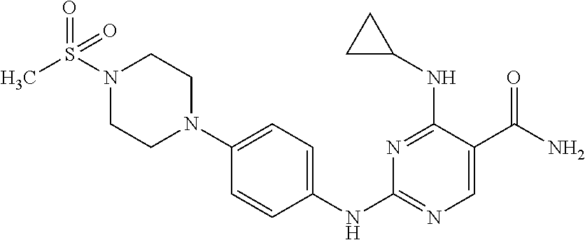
N1(S(C)(=O)=O)CCN(C2=CC=C(NC3=NC=C(C(=O)N)C(NC4CC4)=N3)C=C2)CC1
